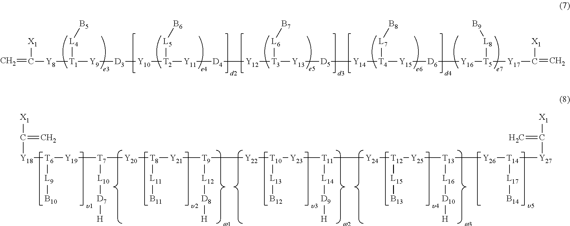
C=C([Y8][T1]([Y9][D3][Y10][T2]([Y11][D4][Y12][T3]([Y13][D5][Y14][T4]([Y15][D6][Y16][T5]([L8][B9])[Y17]C(=C)[X1])[L7][B8])[L6][B7])[L5][B6])[L4][B5])[X1].[X1]C([Y18][T6]([Y19][T7]([L10][D7][H])[Y20][T8]([Y21][T9]([L12][D8][H])[Y22][T10]([Y23][T11]([L14][D9][H])[Y24][T12]([Y25][T13]([L16][D10][H])[Y26][T14]([Y27]C([X1])=C)[L17][B14])[L15][B13])[L13][B12])[L11][B11])[L9][B10])=C
